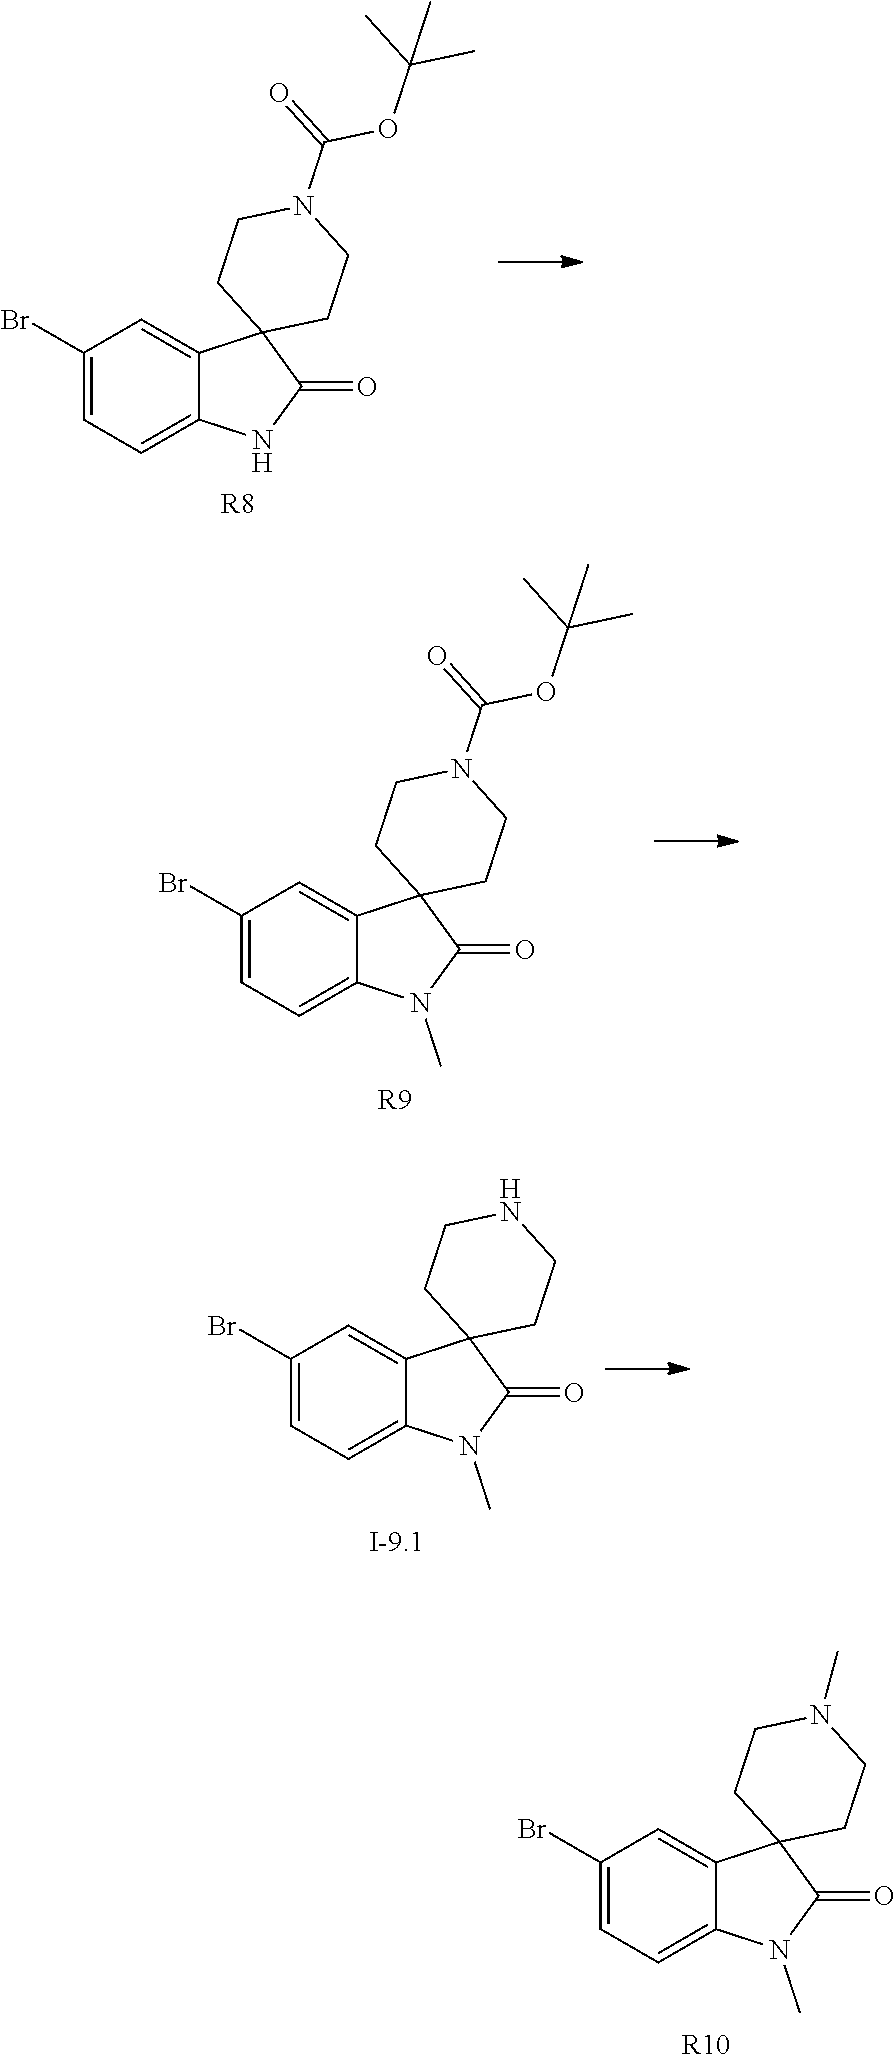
C1(Br)=CC=C2C(=C1)C1(C(=O)N2C)CCN(C)CC1.[R10].C1(Br)=CC=C2C(=C1)C1(C(=O)N2)CCN(C(=O)OC(C)(C)C)CC1.[R8].C1(Br)=CC=C2C(=C1)C1(C(=O)N2C)CCN(C(=O)OC(C)(C)C)CC1.[R9].C1(Br)=CC=C2C(=C1)C1(C(=O)N2C)CCNCC1.[I-9.1]
